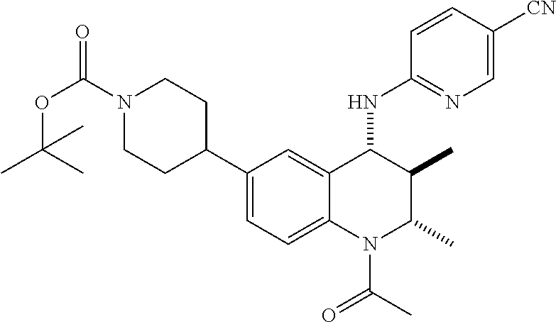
C1(C2CCN(C(OC(C)(C)C)=O)CC2)=CC=C2C(=C1)C(NC1=NC=C([CN])C=C1)C(C)C(C)N2C(C)=O
